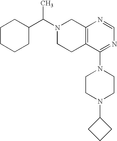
C1(C(N2CCC3=C(C2)N=CN=C3N2CCN(C3CCC3)CC2)C)CCCCC1
